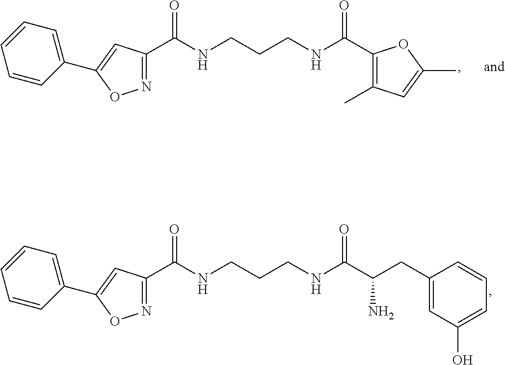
C1(C2=CC(C(NCCCNC(=O)C3=C(C)C=C(C)O3)=O)=NO2)=CC=CC=C1.C1(C2=CC(C(NCCCNC(=O)C(N)CC3=CC(O)=CC=C3)=O)=NO2)=CC=CC=C1
